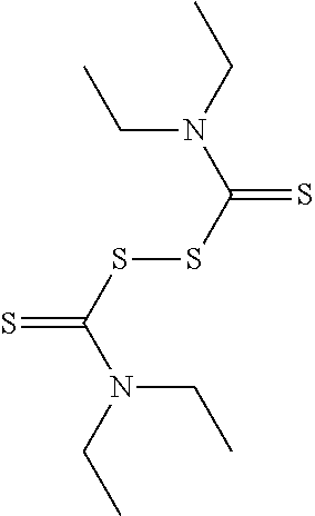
S=C(N(CC)CC)SSC(N(CC)CC)=S
